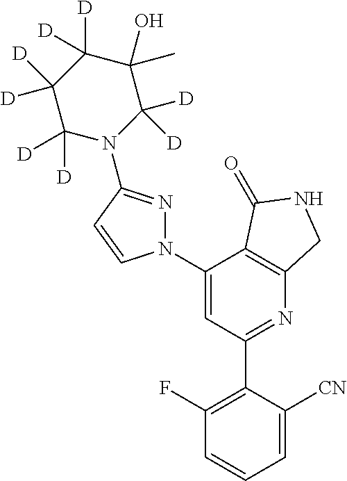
C1(C2=C(F)C=CC=C2[CN])=NC2=C(C(N3N=C(N4C([D])([D])C(O)(C)C([D])([D])C([D])([D])C4([D])[D])C=C3)=C1)C(=O)NC2
